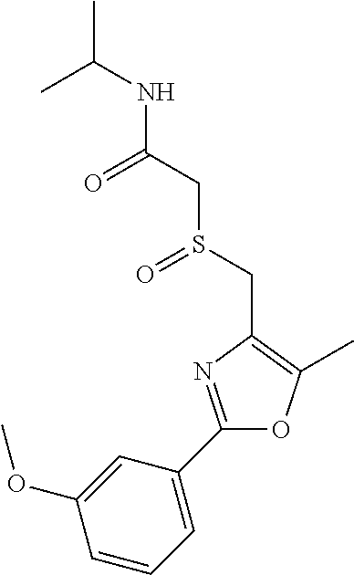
CC(C)NC(CS(CC1=C(C)OC(C2=CC=CC(OC)=C2)=N1)=O)=O
